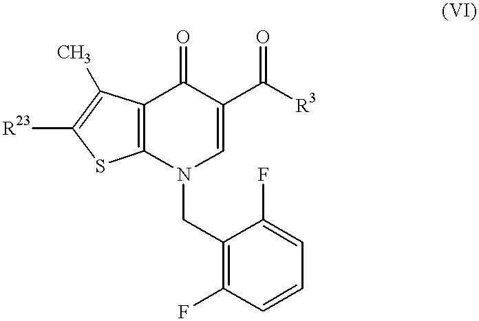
C12=C(SC([R23])=C1C)N(CC1=C(F)C=CC=C1F)C=C(C([R3])=O)C2=O
